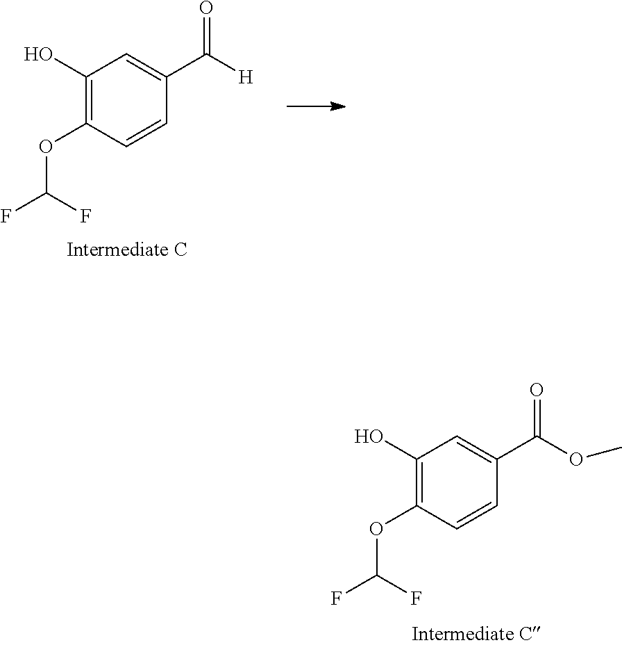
C1(O)=C(OC(F)F)C=CC(C([H])=O)=C1.C1(O)=C(OC(F)F)C=CC(C(OC)=O)=C1
